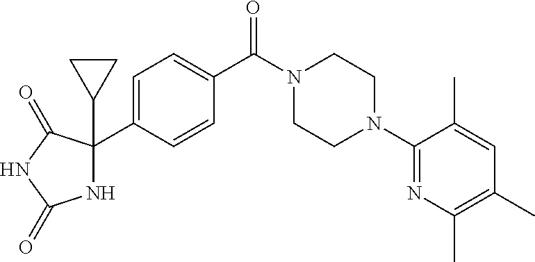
C1=C(C2(C3CC3)NC(=O)NC2=O)C=CC(C(N2CCN(C3=NC(C)=C(C)C=C3C)CC2)=O)=C1
